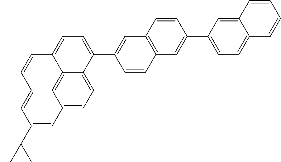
C12=CC=C3C4=C1C(=CC(C(C)(C)C)=C2)C=CC4=CC=C3C1=CC2=C(C=C1)C=C(C1=CC=C3C(=C1)C=CC=C3)C=C2
